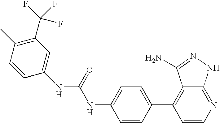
N(C(NC1=CC=C(C2=C3C(=NC=C2)NN=C3N)C=C1)=O)C1=CC(C(F)(F)F)=C(C)C=C1
